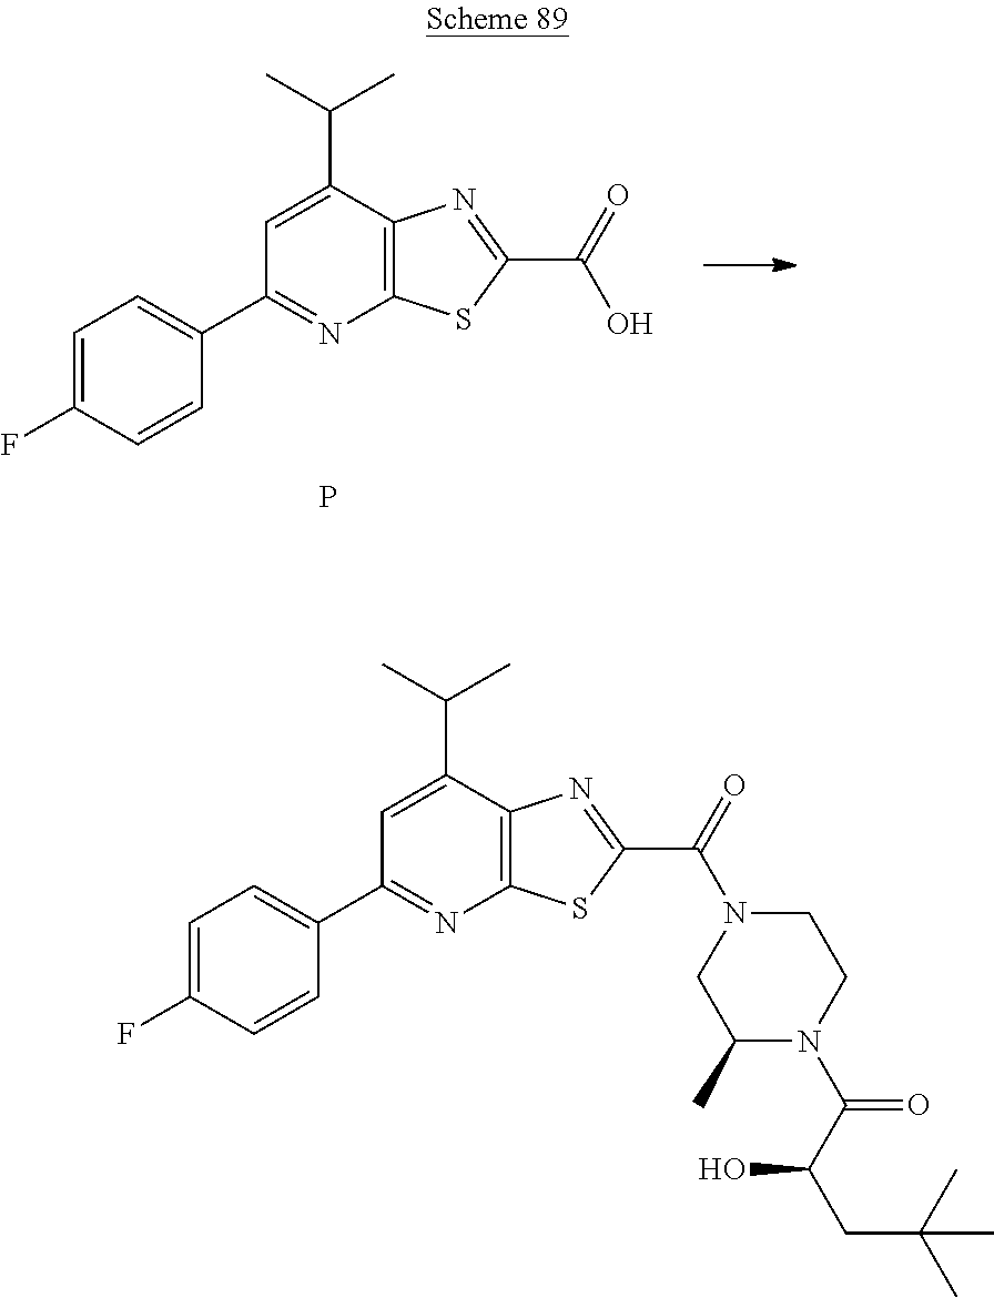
C1(C2=CC=C(F)C=C2)=NC2=C(C(C(C)C)=C1)N=C(C(N1CCN(C(C(CC(C)(C)C)O)=O)C(C)C1)=O)S2.C1(C2=CC=C(F)C=C2)=NC2=C(C(C(C)C)=C1)N=C(C(O)=O)S2.P
